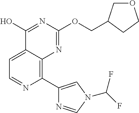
C1=C2C(=C(C3=CN(C(F)F)C=N3)N=C1)N=C(OCC1COCC1)N=C2O
